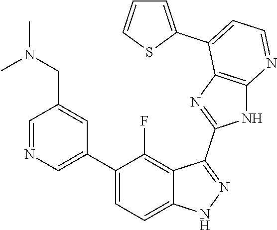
C1=NC=C(C2=CC=C3C(=C2F)C(C2=NC4=C(N2)N=CC=C4C2=CC=CS2)=NN3)C=C1CN(C)C
